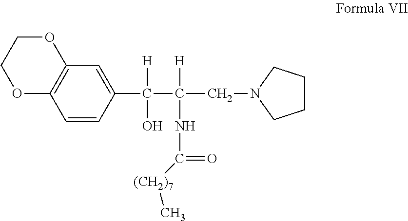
O1C2=C(OCC1)C=C(C([H])(O)C([H])(NC(=O)[(CH2)7]C)CN1CCCC1)C=C2
